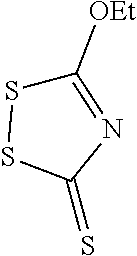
S1SC(=S)N=C1[OEt]
